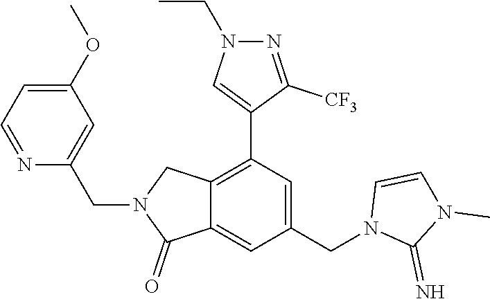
C1(C2=CN(CC)N=C2[CF3])=C2C(=CC(CN3C(=N)N(C)C=C3)=C1)C(=O)N(CC1=CC(OC)=CC=N1)C2
